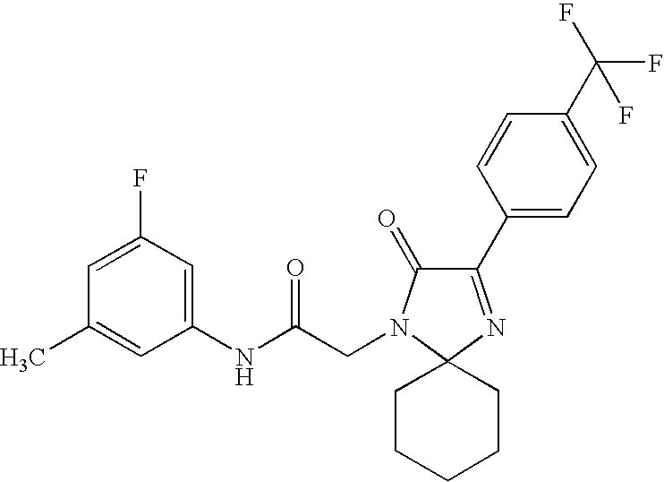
C1(NC(CN2C(=O)C(C3=CC=C(C(F)(F)F)C=C3)=NC23CCCCC3)=O)=CC(F)=CC(C)=C1
